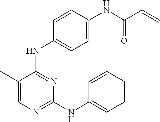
N(C1=NC(NC2=CC=CC=C2)=NC=C1C)C1=CC=C(NC(C=C)=O)C=C1
